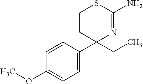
C1(OC)=CC=C(C2(CC)N=C(N)SCC2)C=C1
